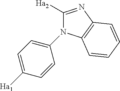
C1([Ha2])=NC2=C(N1C1=CC=C([Ha1])C=C1)C=CC=C2
